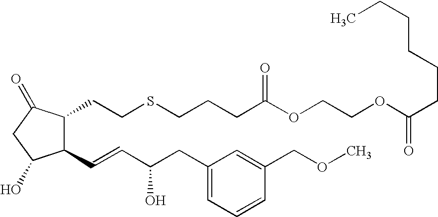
C1(C=CC(CC2=CC=CC(COC)=C2)O)C(CCSCCCC(OCCOC(CCCCCC)=O)=O)C(=O)CC1O
